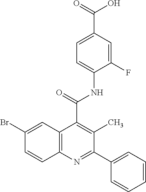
BrC1=CC2=C(C=C1)N=C(C1=CC=CC=C1)C(C)=C2C(=O)NC1=CC=C(C(=O)O)C=C1F
